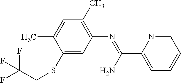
C1(SCC(F)(F)F)=CC(N=C(N)C2=CC=CC=N2)=C(C)C=C1C
